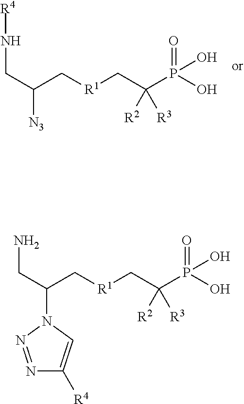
C(P(O)(=O)O)(C[R1]CC(CN[R4])[N3])([R2])[R3].C(P(O)(=O)O)(C[R1]CC(CN)N1C=C([R4])N=N1)([R2])[R3]
